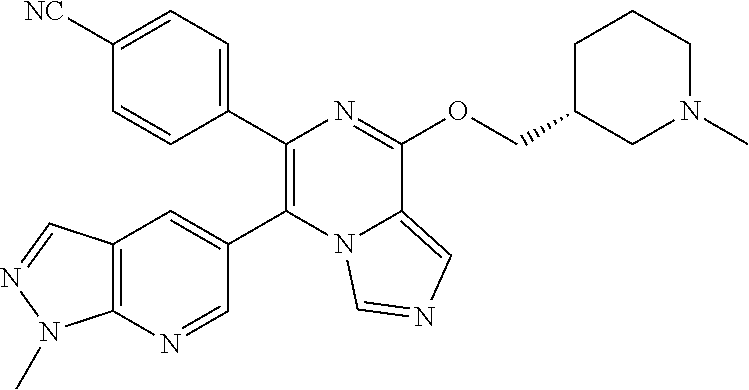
C1(C2=C(C3=CC4=C(N=C3)N(C)N=C4)N3C(=CN=C3)C(OCC3CN(C)CCC3)=N2)=CC=C([NC])C=C1
